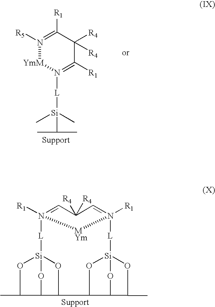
N12([R1])=CC([R4])([R4])C=N([R1])([L][Si]34OC(C(O3)C3CO[Si]5([L]1)OC3C(C)O5)C(C)O4)[MYm]2.C1([R1])=N([R5])[YmM]N([L][Si](C(C)C)(C)C)=C([R1])C1([R4])[R4]
